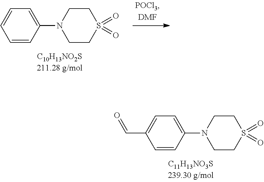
C1(N2CCS(=O)(=O)CC2)=CC=C(C=O)C=C1.C1(N2CCS(=O)(=O)CC2)=CC=CC=C1
